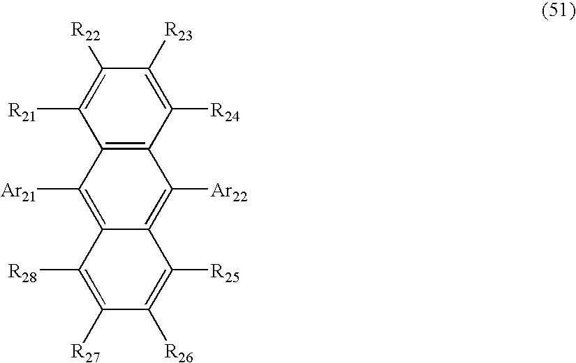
C12=C(C([R24])=C([R23])C([R22])=C1[R21])C([Ar22])=C1C(=C2[Ar21])C([R28])=C([R27])C([R26])=C1[R25]
